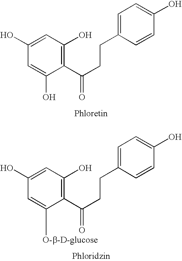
C1(O)=CC(O)=C(C(CCC2=CC=C(O)C=C2)=O)C(O)=C1.C1(O)=CC(O)=C(C(CCC2=CC=C(O)C=C2)=O)C([O-b-D-glucose])=C1
